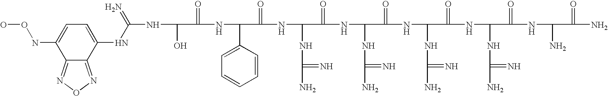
OC(C(=O)NC(C1=CC=CC=C1)C(=O)NC(NC(N)=N)C(=O)NC(NC(N)=N)C(=O)NC(NC(N)=N)C(=O)NC(NC(N)=N)C(=O)NC(N)C(=O)N)NC(=N)NC1=CC=C(NOO)C2=NON=C12
